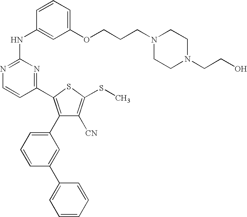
C1=CC(NC2=NC=CC(C3=C(C4=CC=CC(C5=CC=CC=C5)=C4)C([CN])=C(SC)S3)=N2)=CC(OCCCN2CCN(CCO)CC2)=C1
